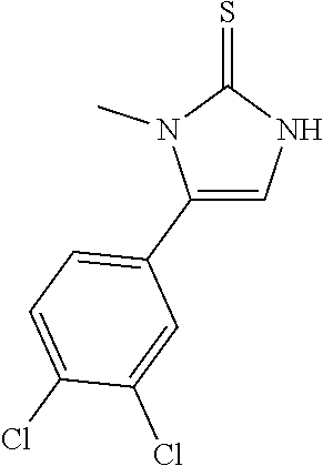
C1(C2=CC=C(Cl)C(Cl)=C2)=CNC(=S)N1C
